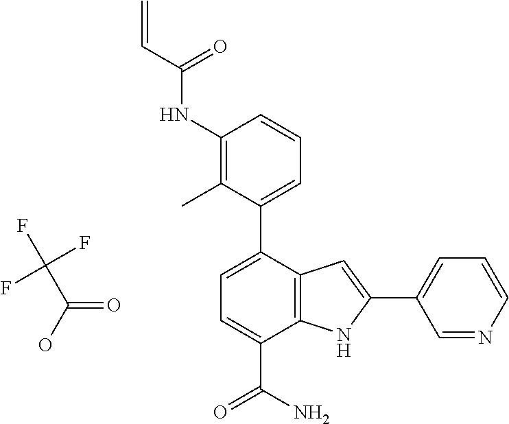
C1(NC(C=C)=O)=C(C)C(C2=CC=C(C(N)=O)C3=C2C=C(C2=CC=CN=C2)N3)=CC=C1.C(=O)(O)C(F)(F)F
